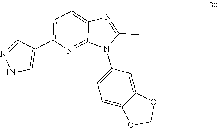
C1=C(N2C(C)=NC3=CC=C(C4=CNN=C4)N=C23)C=C2C(=C1)OCO2
